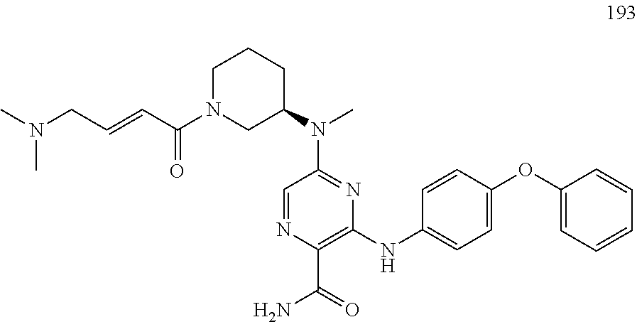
C1(C(=O)N)=C(NC2=CC=C(OC3=CC=CC=C3)C=C2)N=C(N(C)C2CCCN(C(C=CCN(C)C)=O)C2)C=N1
